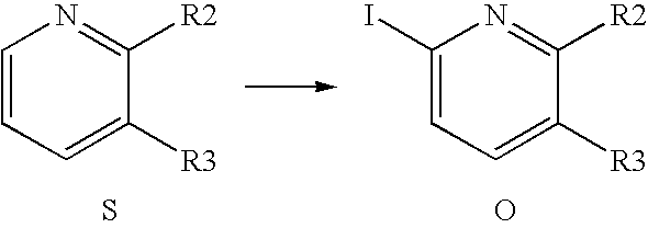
C1=CC=C([R3])C([R2])=N1.S.C1(I)=CC=C([R3])C([R2])=N1.O
